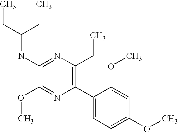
C1(NC(CC)CC)=NC(CC)=C(C2=CC=C(OC)C=C2OC)N=C1OC
